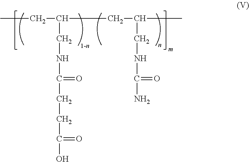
CCC(CC(C)CNC(N)=O)CNC(=O)CCC(=O)O
